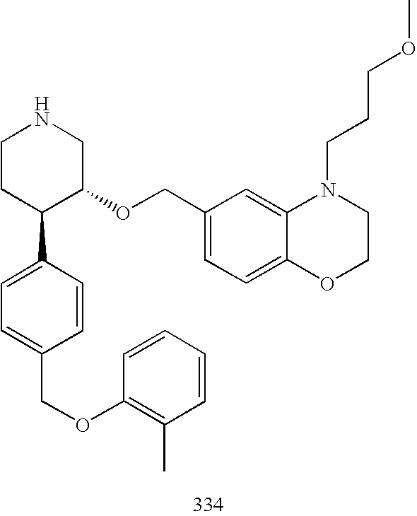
C1CC(C2=CC=C(COC3=C(C)C=CC=C3)C=C2)C(OCC2=CC=C3C(=C2)N(CCCOC)CCO3)CN1
